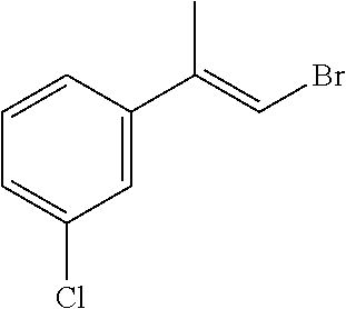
C1=CC(C(C)=CBr)=CC(Cl)=C1
